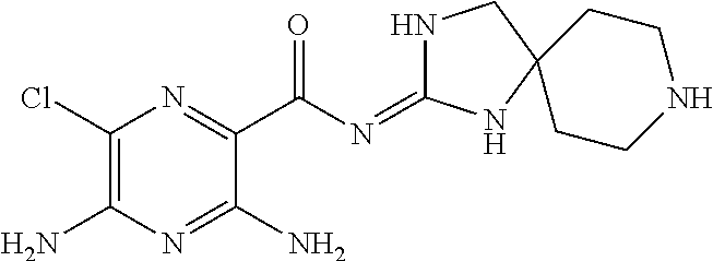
C1(Cl)=C(N)N=C(N)C(C(N=C2NCC3(N2)CCNCC3)=O)=N1
